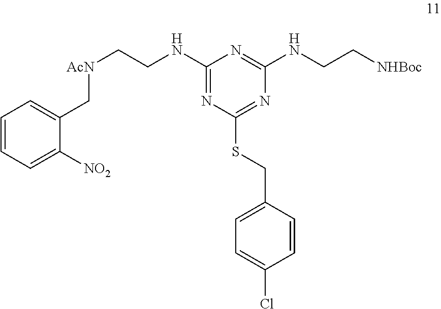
C1=CC=C([NO2])C(C[AcN]CCNC2=NC(SCC3=CC=C(Cl)C=C3)=NC(NCC[NHBoc])=N2)=C1
